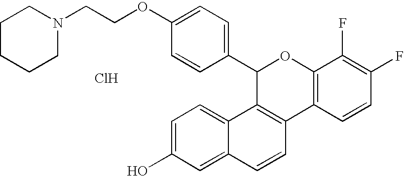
C1(C2=CC=C(OCCN3CCCCC3)C=C2)C2=C(C3=C(O1)C(F)=C(F)C=C3)C=CC1=CC(O)=CC=C21.Cl
